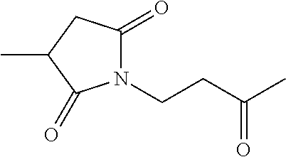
N1(CCC(C)=O)C(=O)CC(C)C1=O
